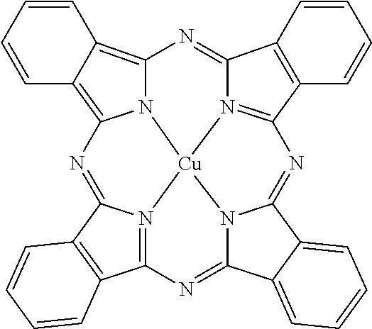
C1=CC=CC2=C3N4C(=C12)N=C1N2=C(C5=C1C=CC=C5)N=C1N5C(=NC6=N(C(=N3)C3=C6C=CC=C3)[Cu]425)C2=CC=CC=C21
